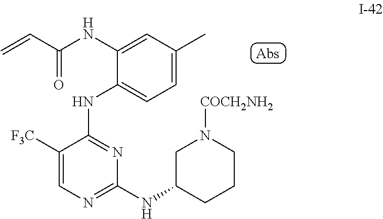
C1=C(C)C=C(NC(C=C)=O)C(NC2=NC(NC3CN([COCH2NH2])CCC3)=NC=C2[F3C])=C1
